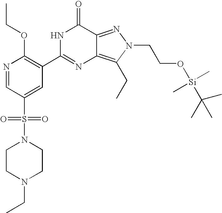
N1=CC(S(N2CCN(CC)CC2)(=O)=O)=CC(C2=NC3=C(CC)N(CCO[Si](C(C)(C)C)(C)C)N=C3C(=O)N2)=C1OCC
